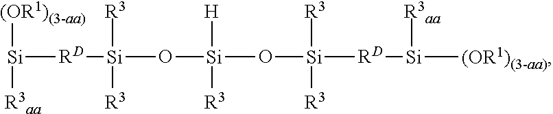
[Si]([RD][Si](O[Si](O[Si]([RD][Si]([(OR1)(3-aa)])[R3aa])([R3])[R3])([H])[R3])([R3])[R3])([(OR1)(3-aa)])[R3aa]
